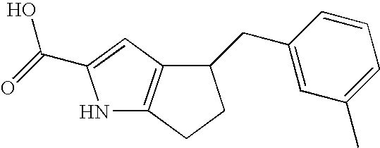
N1C2=C(C=C1C(=O)O)C(CC1=CC(C)=CC=C1)CC2
